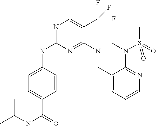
N1=C(NC2=CC=C(C(=O)NC(C)C)C=C2)N=C(NCC2=CC=CN=C2N(C)S(C)(=O)=O)C(C(F)(F)F)=C1
